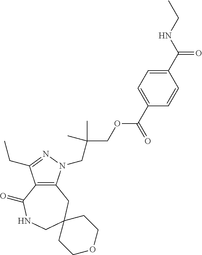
C12=C(CC3(CNC1=O)CCOCC3)N(CC(COC(C1=CC=C(C(NCC)=O)C=C1)=O)(C)C)N=C2CC
